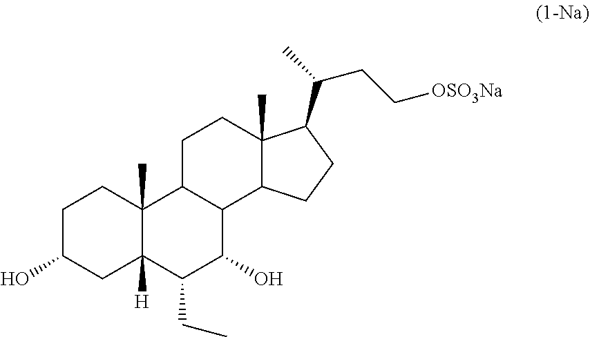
C1C(O)CC2([H])C(C)(C1)C1C(C(O)C2CC)C2C(C)(CC1)C(C(CC[OSO3Na])C)CC2
